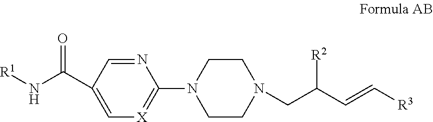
C1(N2CCN(CC(C=C[R3])[R2])CC2)=[X]C=C(C(N[R1])=O)C=N1
